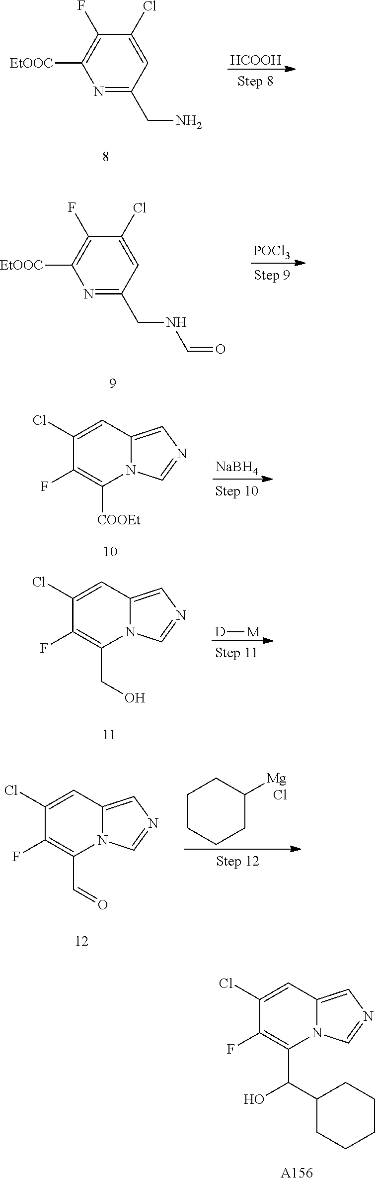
N1=C(CN)C=C(Cl)C(F)=C1[EtOOC].[HCOOH].N1=C(CNC=O)C=C(Cl)C(F)=C1[EtOOC].[POCl3].C1(Cl)=CC2=CN=CN2C([COOEt])=C1F.[NaBH4].C1(Cl)=CC2=CN=CN2C(CO)=C1F.[D][M].C1(Cl)=CC2=CN=CN2C(C=O)=C1F.C1CCCC([Mg])C1.Cl.C1(Cl)=CC2=CN=CN2C(C(C2CCCCC2)O)=C1F.[A156]
